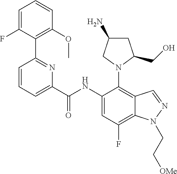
C1=C(F)C(C2=NC(C(=O)NC3=CC(F)=C4C(=C3N3C(CO)CC(N)C3)C=NN4CC[OMe])=CC=C2)=C(OC)C=C1
